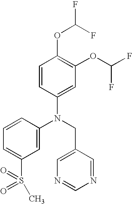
N(CC1=CN=CN=C1)(C1=CC(S(C)(=O)=O)=CC=C1)C1=CC(OC(F)F)=C(OC(F)F)C=C1
